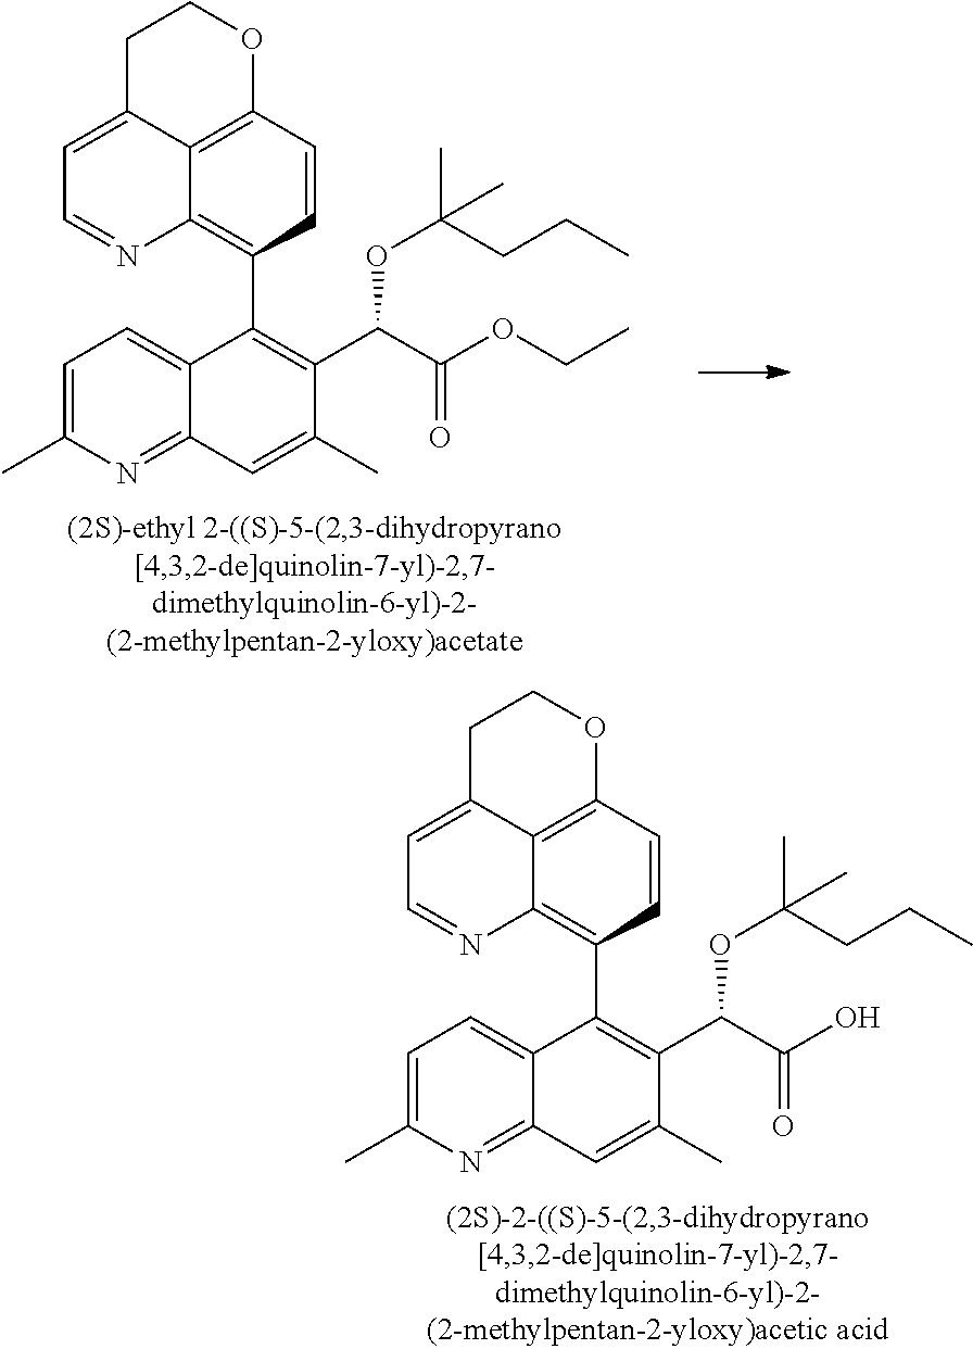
C12=C3C=CC(C4=C(C(C(O)=O)OC(CCC)(C)C)C(C)=CC5=NC(C)=CC=C45)=C1N=CC=C2CCO3.C12=C3C=CC(C4=C(C(C(OCC)=O)OC(CCC)(C)C)C(C)=CC5=NC(C)=CC=C45)=C1N=CC=C2CCO3
